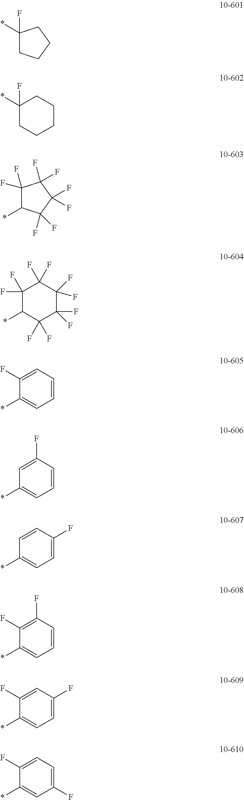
C1(*)(F)CCCC1.C1(*)(F)CCCCC1.C1(F)(F)C(*)C(F)(F)C(F)(F)C1(F)F.C1(F)(F)C(*)C(F)(F)C(F)(F)C(F)(F)C1(F)F.C1(F)=CC=CC=C1*.C1=C(F)C=CC=C1*.C1=CC(F)=CC=C1*.C1(F)=C(F)C=CC=C1*.C1(F)=CC(F)=CC=C1*.C1(F)=CC=C(F)C=C1*
